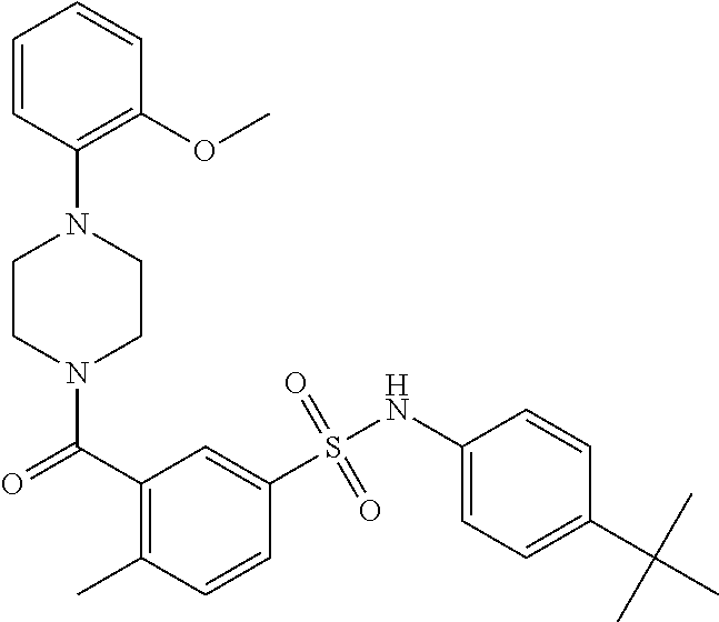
C1=CC(N2CCN(C(C3=C(C)C=CC(S(NC4=CC=C(C(C)(C)C)C=C4)(=O)=O)=C3)=O)CC2)=C(OC)C=C1
